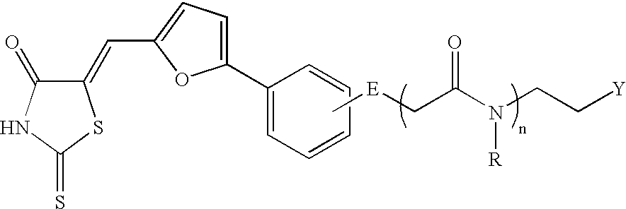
C1(=CC2=CC=C(C3=CC=CC=C3)O2)C(=O)NC(=S)S1.C[E]CC(N(CC[Y])[R])=O
